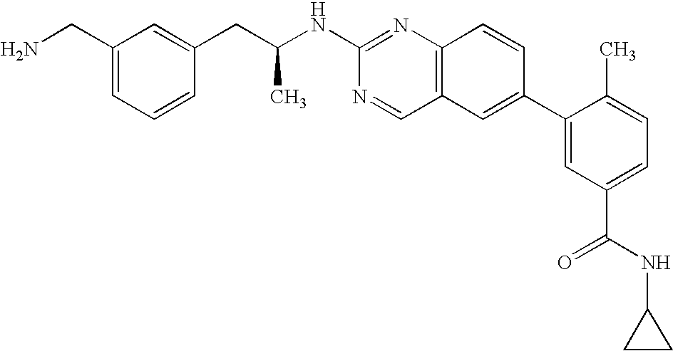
C1(CN)=CC=CC(CC(NC2=NC3=C(C=N2)C=C(C2=CC(C(NC4CC4)=O)=CC=C2C)C=C3)C)=C1
